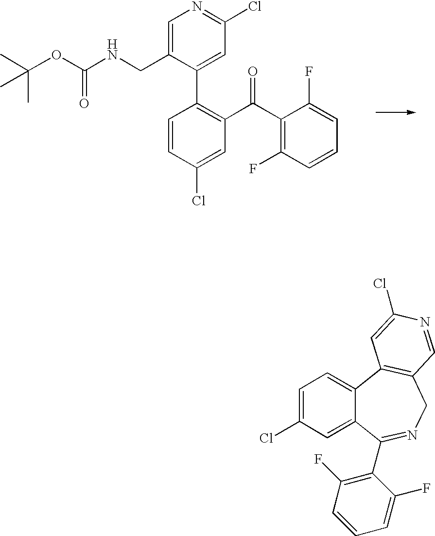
CC(OC(NCC1=CN=C(Cl)C=C1C1=C(C(C2=C(F)C=CC=C2F)=O)C=C(Cl)C=C1)=O)(C)C.C12=CC=C(Cl)C=C1C(C1=C(F)C=CC=C1F)=NCC1=C2C=C(Cl)N=C1
